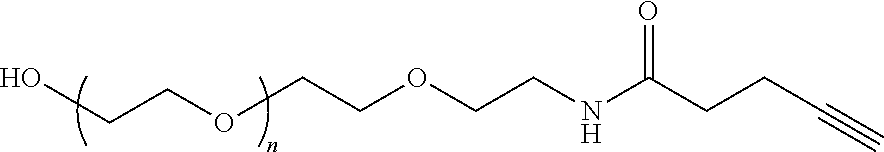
N(CCOCCOCCO)C(CCC#C)=O
